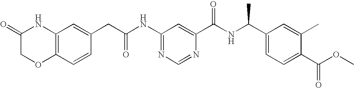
C1(NC(CC2=CC3=C(C=C2)OCC(=O)N3)=O)=NC=NC(C(NC(C2=CC=C(C(OC)=O)C(C)=C2)C)=O)=C1
